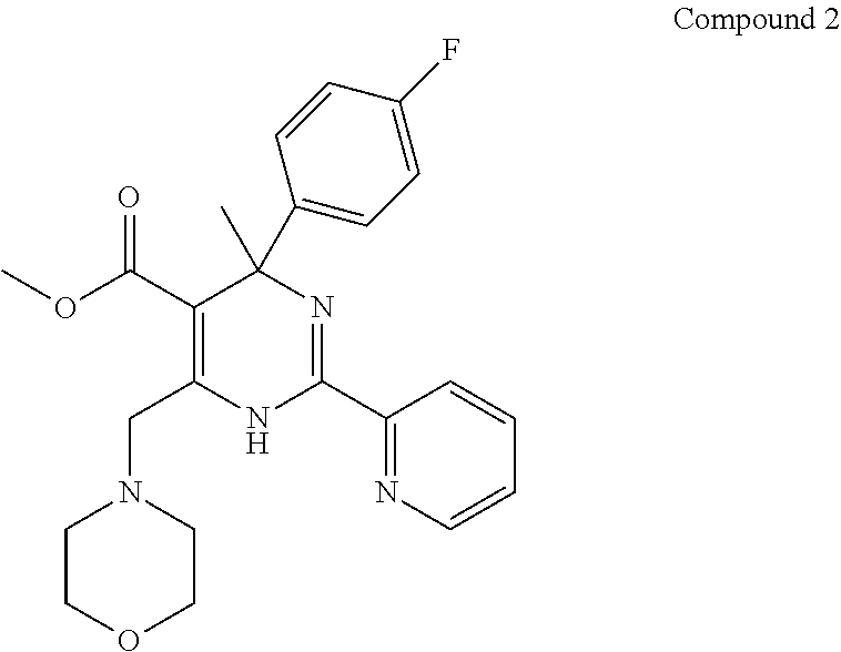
C1(C(OC)=O)=C(CN2CCOCC2)NC(C2=NC=CC=C2)=NC1(C)C1=CC=C(F)C=C1
